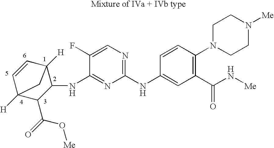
C1(NC2=CC(C(N[Me])=O)=C(N3CCN([Me])CC3)C=C2)=NC=C(F)C(NC2C3([H])C=CC([H])(C2C(=O)O[Me])C3)=N1
